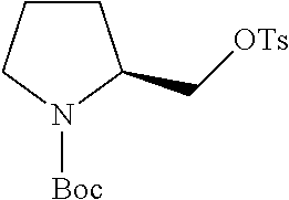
C1CCN([Boc])C1C[OTs]
